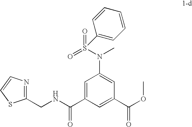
C1=C(C(NCC2=NC=CS2)=O)C=C(C(OC)=O)C=C1N(S(=O)(=O)C1=CC=CC=C1)C
